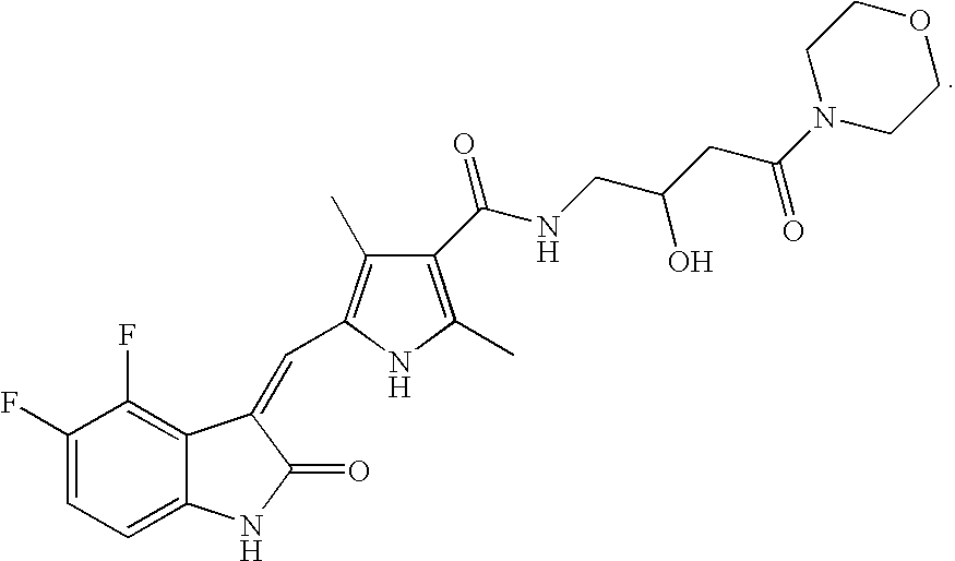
C1(F)=CC=C2C(=C1F)C(=CC1=C(C)C(C(NCC(CC(N3CCOCC3)=O)O)=O)=C(C)N1)C(=O)N2
